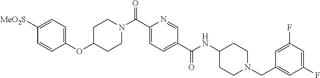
C1=CC(OC2CCN(C(C3=CC=C(C(NC4CCN(CC5=CC(F)=CC(F)=C5)CC4)=O)C=N3)=O)CC2)=CC=C1[MeO2S]
